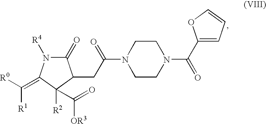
[R4]N1C(=O)C(CC(N2CCN(C(=O)C3=CC=CO3)CC2)=O)C([R2])(C(=O)[OR3])C1=C([R0])[R1]
